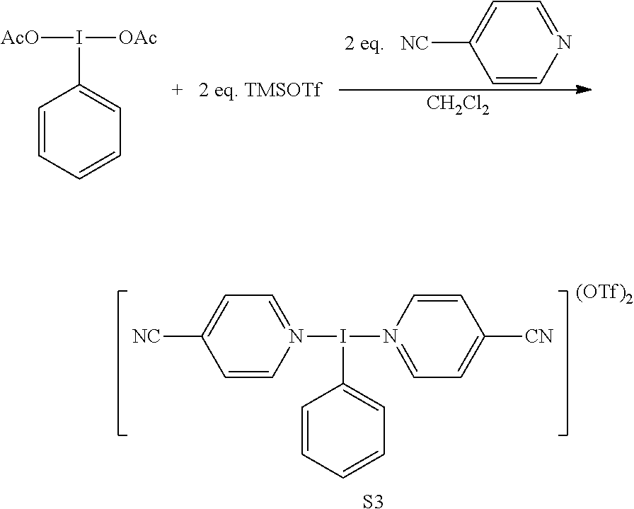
C1=C([NC])C=CN=C1.[2 eq].C1=CC=CC=C1I([AcO])[OAc].[CH2Cl2].C1=C([NC])C=CN(I(N2=CC=C([CN])C=C2)C2=CC=CC=C2)=C1.[(OTf)2].[S3]
